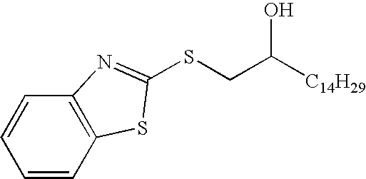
C1=CC2=C(C=C1)N=C(SCC([C14H29])O)S2
